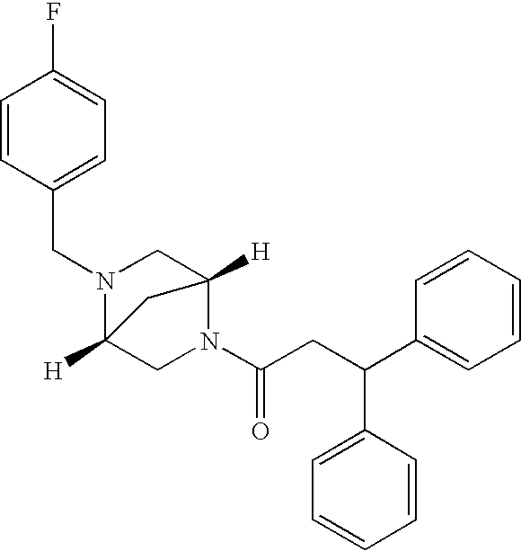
C(N1C2([H])CN(C(CC(C3=CC=CC=C3)C3=CC=CC=C3)=O)C([H])(C1)C2)C1=CC=C(F)C=C1
